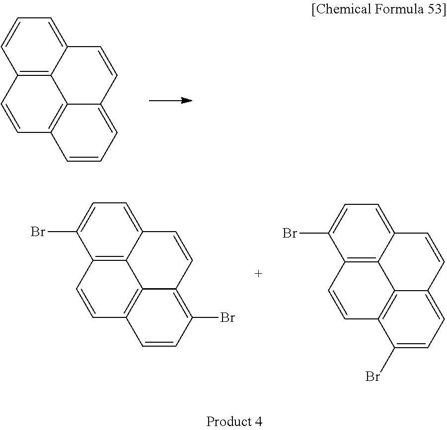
C12=C3C(=CC=C1)C=CC1=CC=CC(=C31)C=C2.C12=C3C(=CC=C1Br)C=CC1=C(Br)C=CC(=C31)C=C2.C12=C3C(=CC=C1Br)C=CC1=CC=C(Br)C(=C31)C=C2
